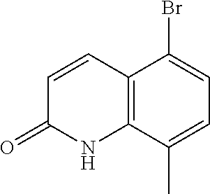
C12=C(C(C)=CC=C1Br)NC(=O)C=C2
